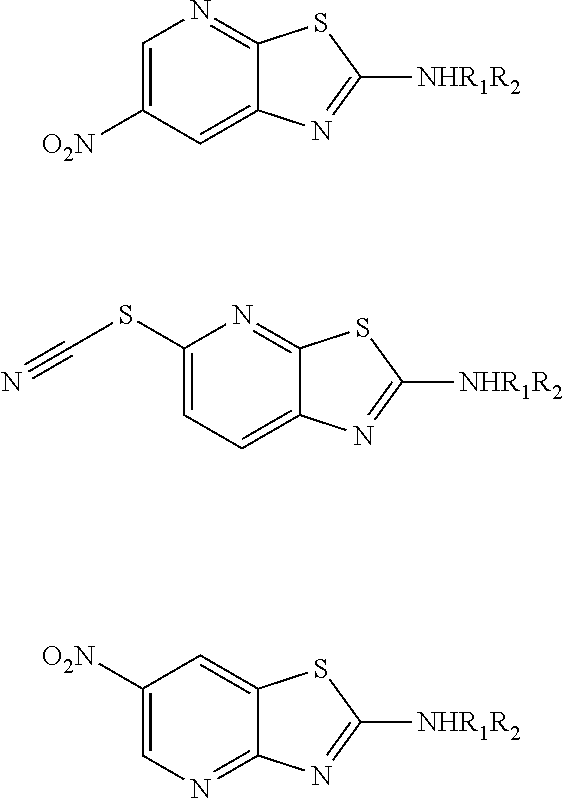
C1=C([O2N])C=C2C(=N1)SC([NHR1R2])=N2.C1(SC#N)=CC=C2C(=N1)SC([NHR1R2])=N2.C1([O2N])=CN=C2C(=C1)SC([NHR1R2])=N2
